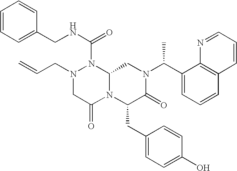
N(C(=O)N1N(CC=C)CC(=O)N2C1CN(C(C1=CC=CC3=C1N=CC=C3)C)C(=O)C2CC1=CC=C(O)C=C1)CC1=CC=CC=C1
